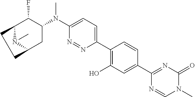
C12N(C)C(CC(N(C3=CC=C(C4=C(O)C=C(C5=NC(=O)N(C)C=N5)C=C4)N=N3)C)C1F)CC2
